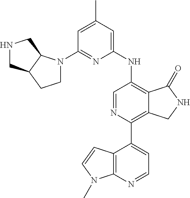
C1(N2CCC3C2CNC3)=NC(NC2=C3C(=C(C4=CC=NC5=C4C=CN5C)N=C2)CNC3=O)=CC(C)=C1
